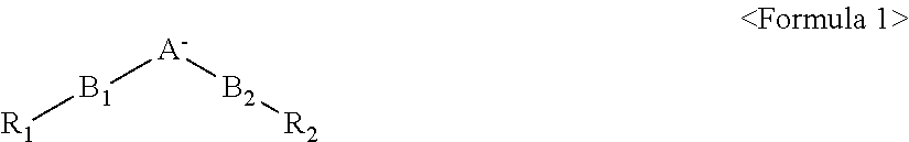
[B1]([A-][B2][R2])[R1]
